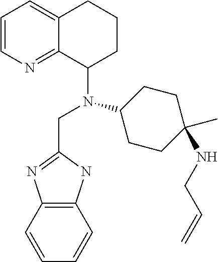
C1=CN=C2C(=C1)CCCC2N(C1CCC(C)(NCC=C)CC1)CC1=NC2=C(N1)C=CC=C2
